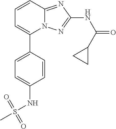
C1=C(C2=CC=CC3=NC(NC(=O)C4CC4)=NN23)C=CC(NS(C)(=O)=O)=C1
